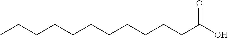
C(CCCCCCCCCC(O)=O)C
